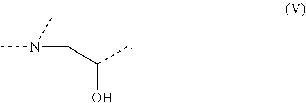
CN(C)CC(C)O
